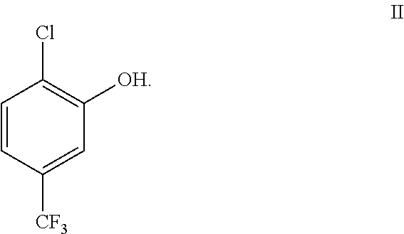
C1=CC([CF3])=CC([OH])=C1Cl
